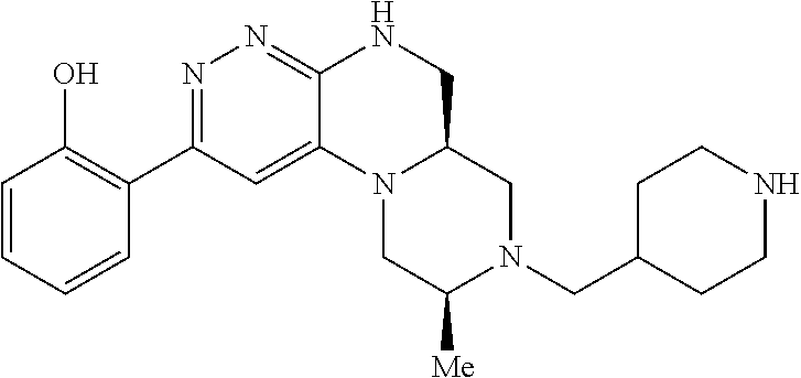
N1(CC2CCNCC2)CC2N(CC1[Me])C1=CC(C3=C(O)C=CC=C3)=NN=C1NC2
